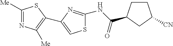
S1C(NC(=O)C2CCC([CN])C2)=NC(C2=C([Me])N=C([Me])S2)=C1
